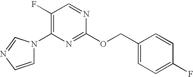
C1(F)=C(N2C=CN=C2)N=C(OCC2=CC=C(F)C=C2)N=C1
